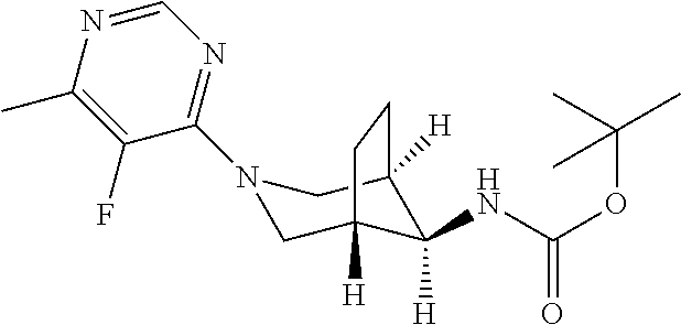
N1(C2=NC=NC(C)=C2F)CC2([H])C(NC(OC(C)(C)C)=O)([H])C([H])(C1)CC2
